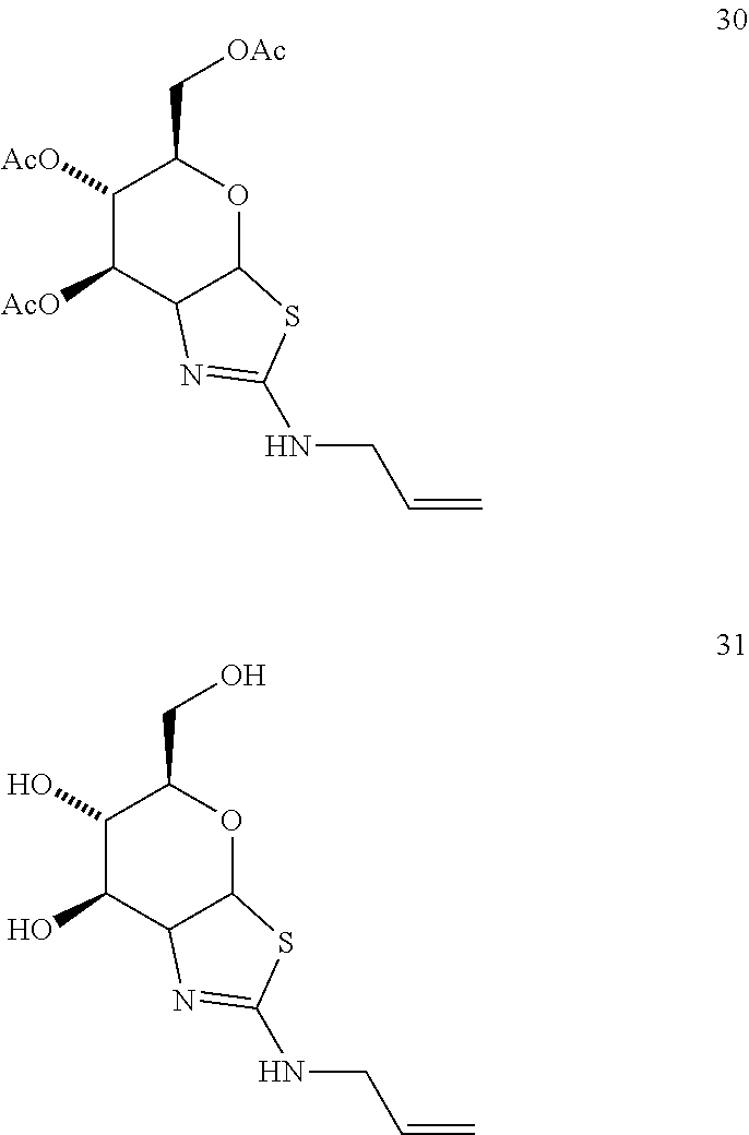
C1([AcO])C([AcO])C2C(OC1C[OAc])SC(NCC=C)=N2.C1(O)C(O)C2C(OC1CO)SC(NCC=C)=N2
